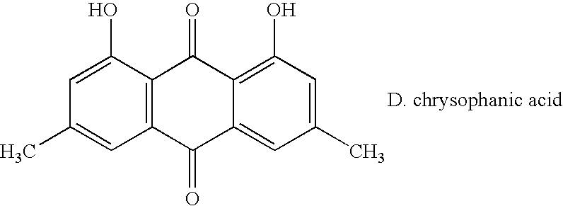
C1=C(O)C2=C(C=C1C)C(=O)C1=CC(C)=CC(O)=C1C2=O
